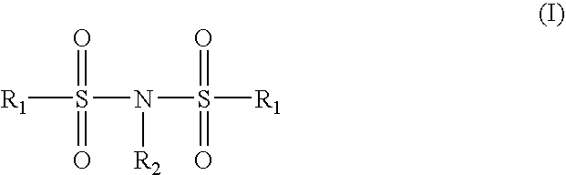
[R1]S(=O)(N(S(=O)([R1])=O)[R2])=O
